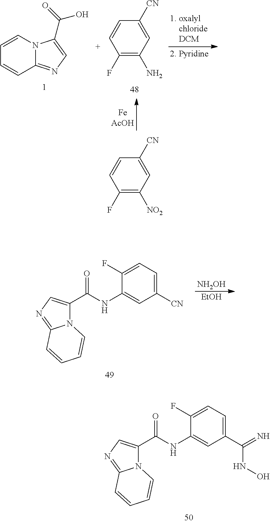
C1=CN2C(=NC=C2C(=O)O)C=C1.C1(F)=C(N)C=C([CN])C=C1.C1(F)=C([NO2])C=C([CN])C=C1.N12C(=NC=C1C(NC1=CC([CN])=CC=C1F)=O)C=CC=C2.[NH2OH].[EtOH].N12C(=NC=C1C(NC1=CC(C(=N)NO)=CC=C1F)=O)C=CC=C2
